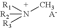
[R2]N([R1])([R3])C.[A-]
